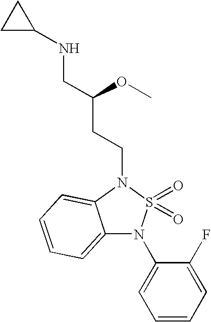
C12=CC=CC=C1N(CCC(CNC1CC1)OC)S(=O)(=O)N2C1=CC=CC=C1F
